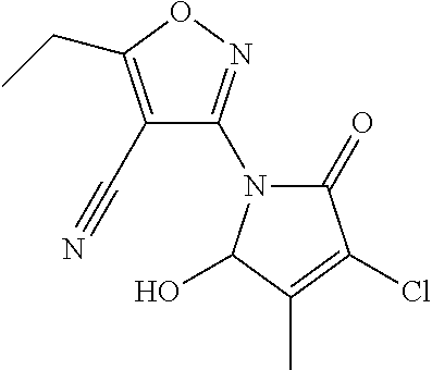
C1(C#N)=C(CC)ON=C1N1C(=O)C(Cl)=C(C)C1O
